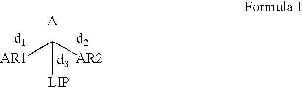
[AR1]C([AR2])[LIP]
